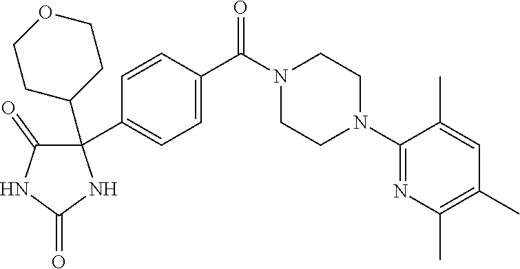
C1(N2CCN(C(C3=CC=C(C4(C5CCOCC5)C(=O)NC(=O)N4)C=C3)=O)CC2)=NC(C)=C(C)C=C1C
